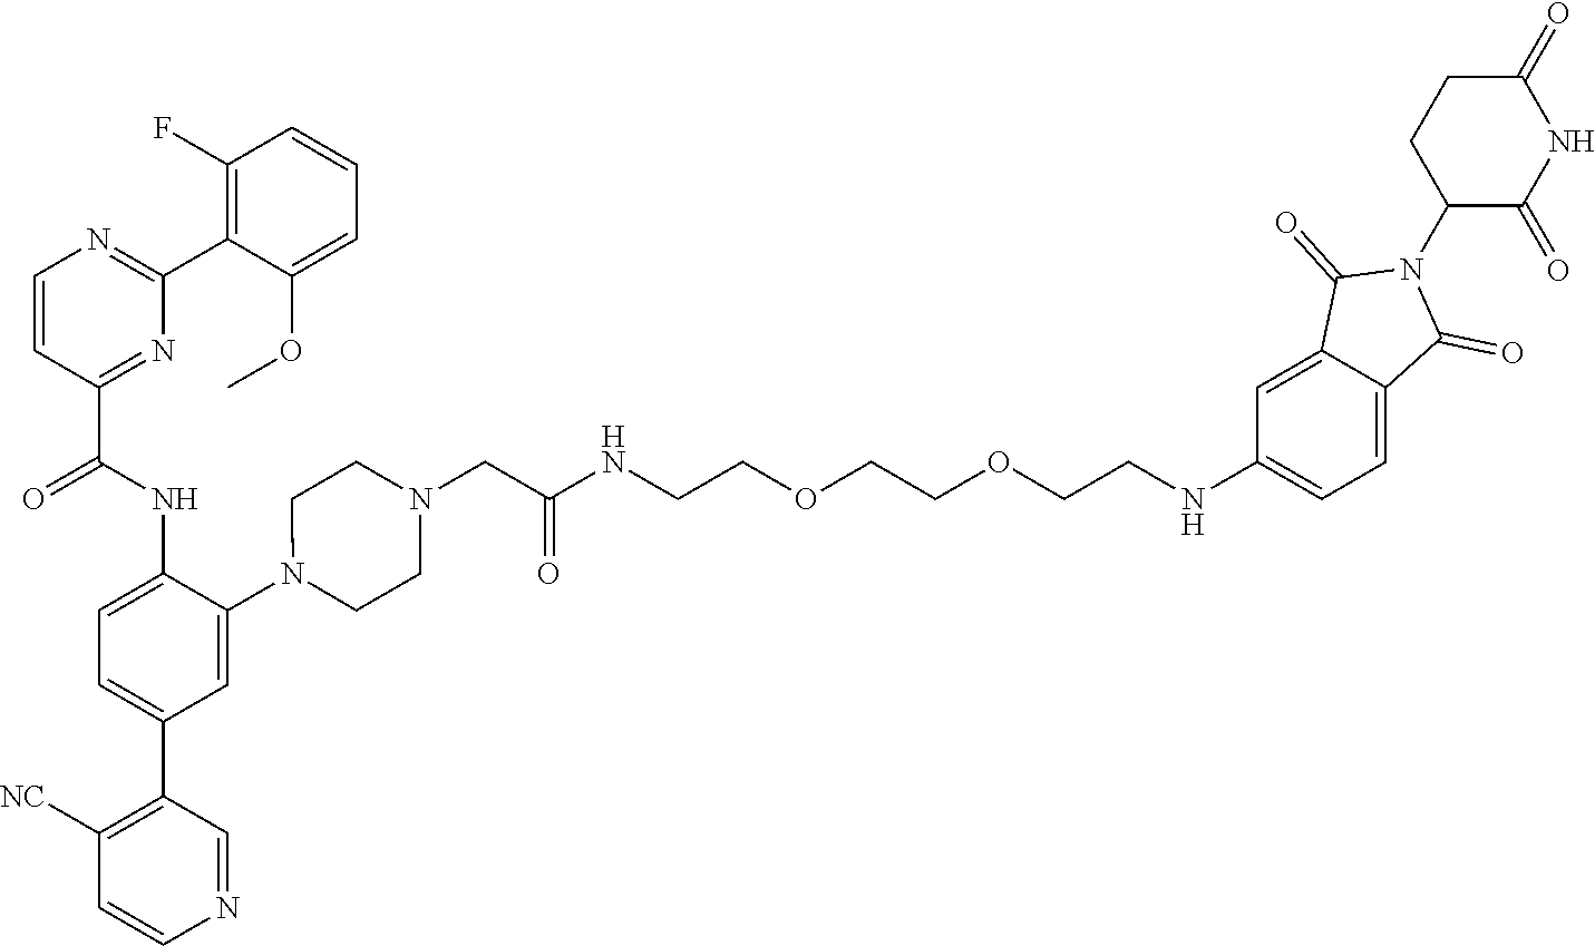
C1=CC(C(NC2=CC=C(C3=C([NC])C=CN=C3)C=C2N2CCN(CC(NCCOCCOCCNC3=CC=C4C(=C3)C(=O)N(C3C(=O)NC(=O)CC3)C4=O)=O)CC2)=O)=NC(C2=C(F)C=CC=C2OC)=N1
